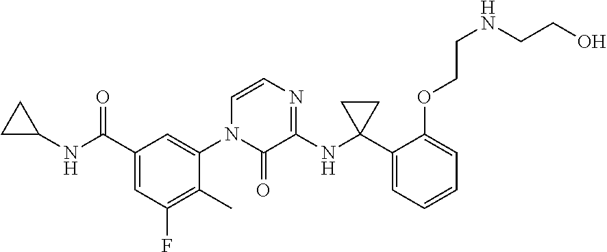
C1(C(NC2CC2)=O)=CC(F)=C(C)C(N2C(=O)C(NC3(C4=CC=CC=C4OCCNCCO)CC3)=NC=C2)=C1
